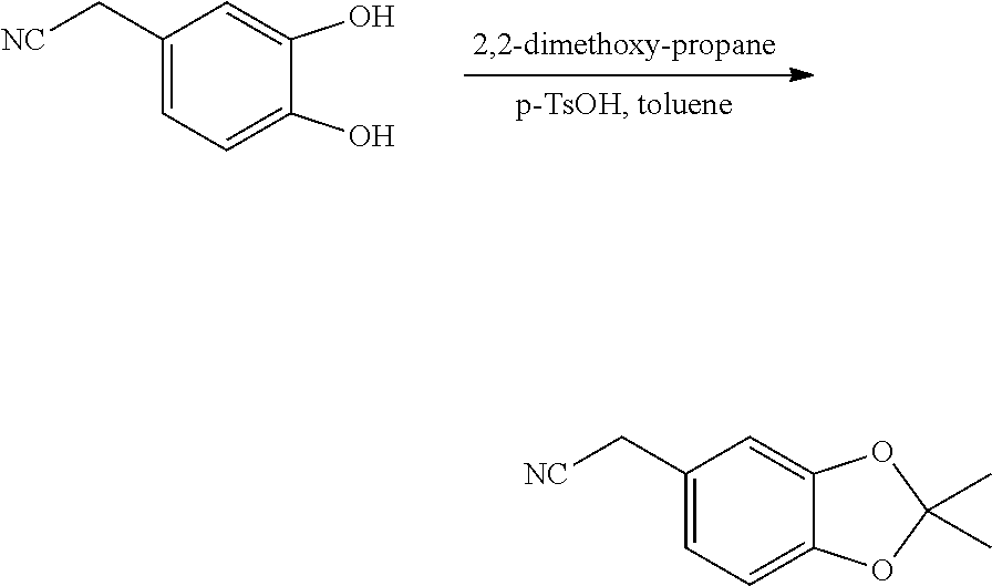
C1(C[NC])=CC=C(O)C(O)=C1.C1(C[NC])=CC=C2C(=C1)OC(C)(C)O2
